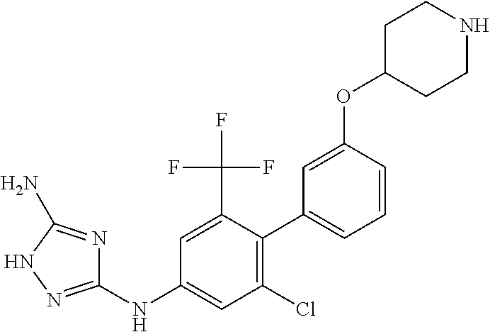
C1(NC2=CC(Cl)=C(C3=CC=CC(OC4CCNCC4)=C3)C(C(F)(F)F)=C2)=NNC(N)=N1
